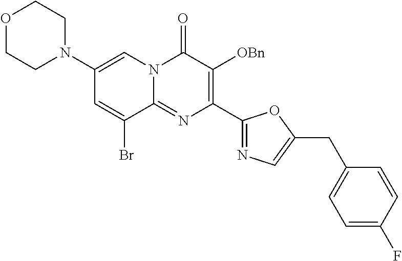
O1CCN(C2=CN3C(=NC(C4=NC=C(CC5=CC=C(F)C=C5)O4)=C([OBn])C3=O)C(Br)=C2)CC1
